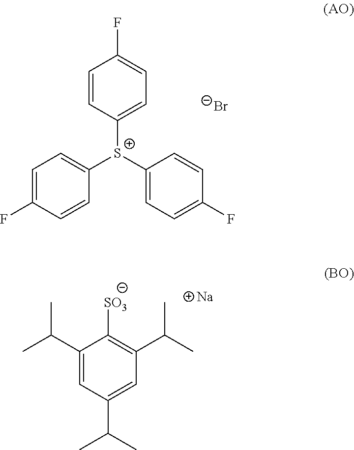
C1=CC([S+](C2=CC=C(F)C=C2)C2=CC=C(F)C=C2)=CC=C1F.[Br-].C1(C(C)C)=CC(C(C)C)=CC(C(C)C)=C1[SO3].[Na]
